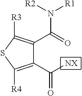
C([NX])(C1=C([R4])SC([R3])=C1C(=O)N([R2])[R1])=O
